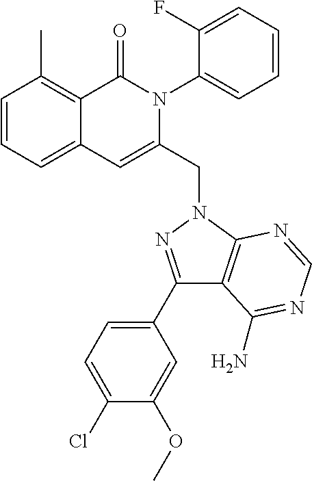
C1=CC=C2C(=C1C)C(=O)N(C1=CC=CC=C1F)C(CN1C3=C(C(C4=CC=C(Cl)C(OC)=C4)=N1)C(N)=NC=N3)=C2
